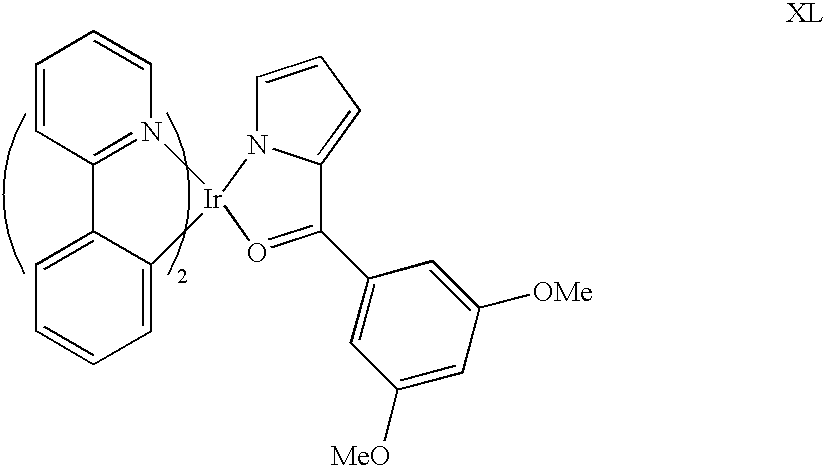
C1=CC2=N(C=C1)[Ir]1(N3C=CC=C3C(C3=CC([MeO])=CC([OMe])=C3)=O1)C1=CC=CC=C21
